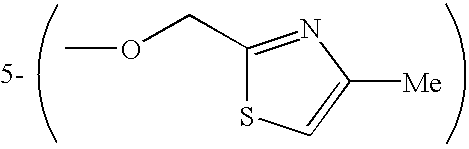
C1(COC)=NC([Me])=CS1
